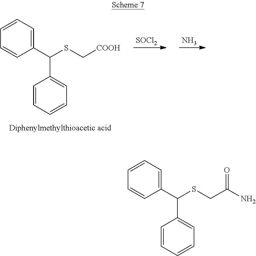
C1=CC=CC(C(C2=CC=CC=C2)SCC(N)=O)=C1.[SOCl2].N.C1=CC=CC(C(C2=CC=CC=C2)SC[COOH])=C1
